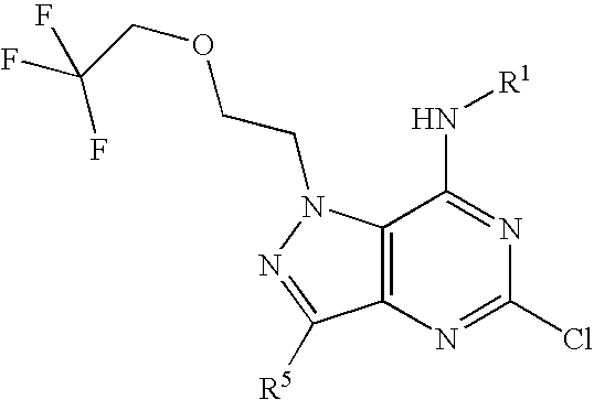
C12=C(N(CCOCC(F)(F)F)N=C1[R5])C(N[R1])=NC(Cl)=N2
